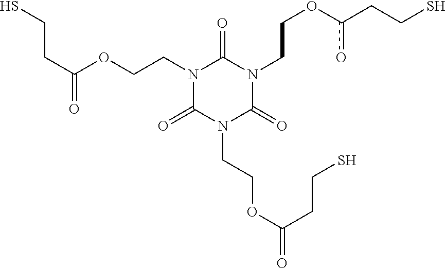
N1(CCOC(CCS)=O)C(=O)N(CCOC(CCS)=O)C(=O)N(CCOc(o)CCS)C1=O
